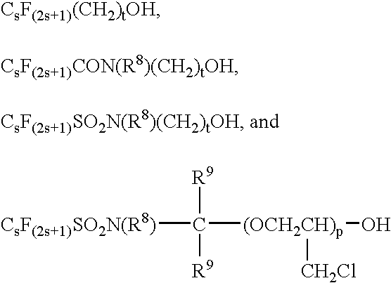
[CsF(2s+1)SO2N(R8)]C([(OCH2CH)p](O)[CH2Cl])([R9])[R9]
